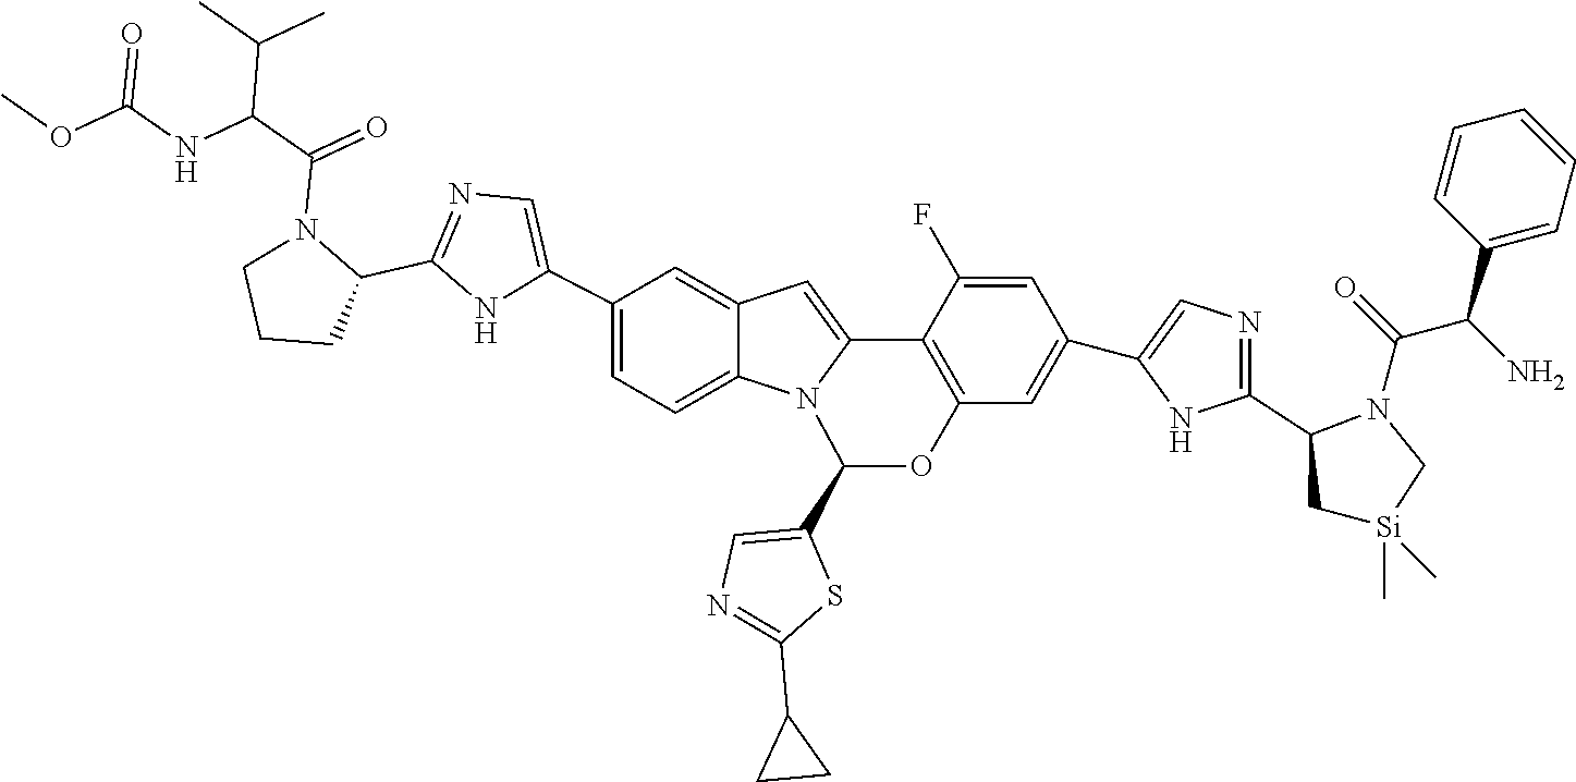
C1(C2=CN=C(C3N(C(C(NC(OC)=O)C(C)C)=O)CCC3)N2)=CC=C2C(=C1)C=C1N2C(C2=CN=C(C3CC3)S2)OC2=C1C(F)=CC(C1=CN=C(C3N(C(C(N)C4=CC=CC=C4)=O)C[Si](C)(C)C3)N1)=C2
